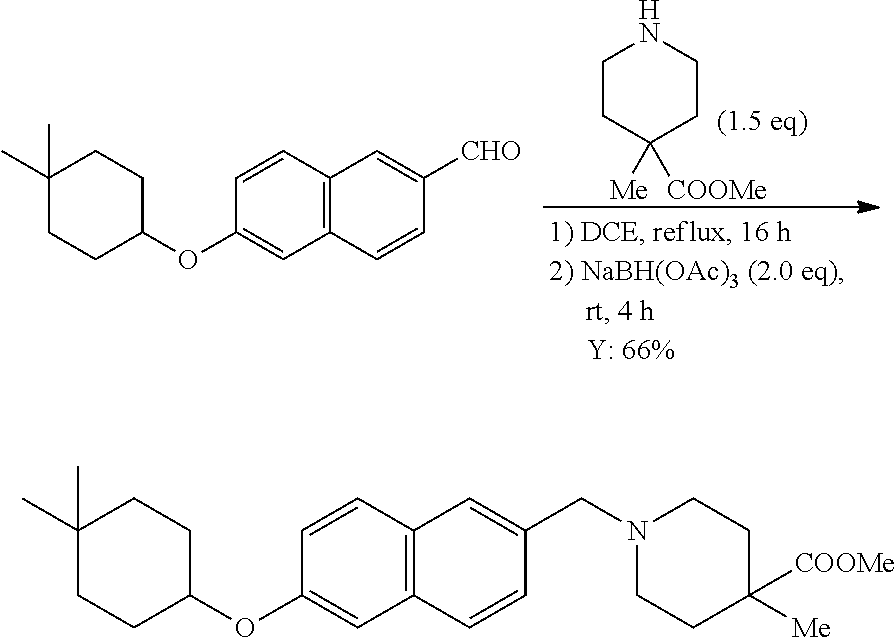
C1CC([Me])([COOMe])CCN1.C1(C)(C)CCC(OC2=CC3=C(C=C2)C=C([CHO])C=C3)CC1.C1(C)(C)CCC(OC2=CC3=C(C=C2)C=C(CN2CCC([Me])([COOMe])CC2)C=C3)CC1
